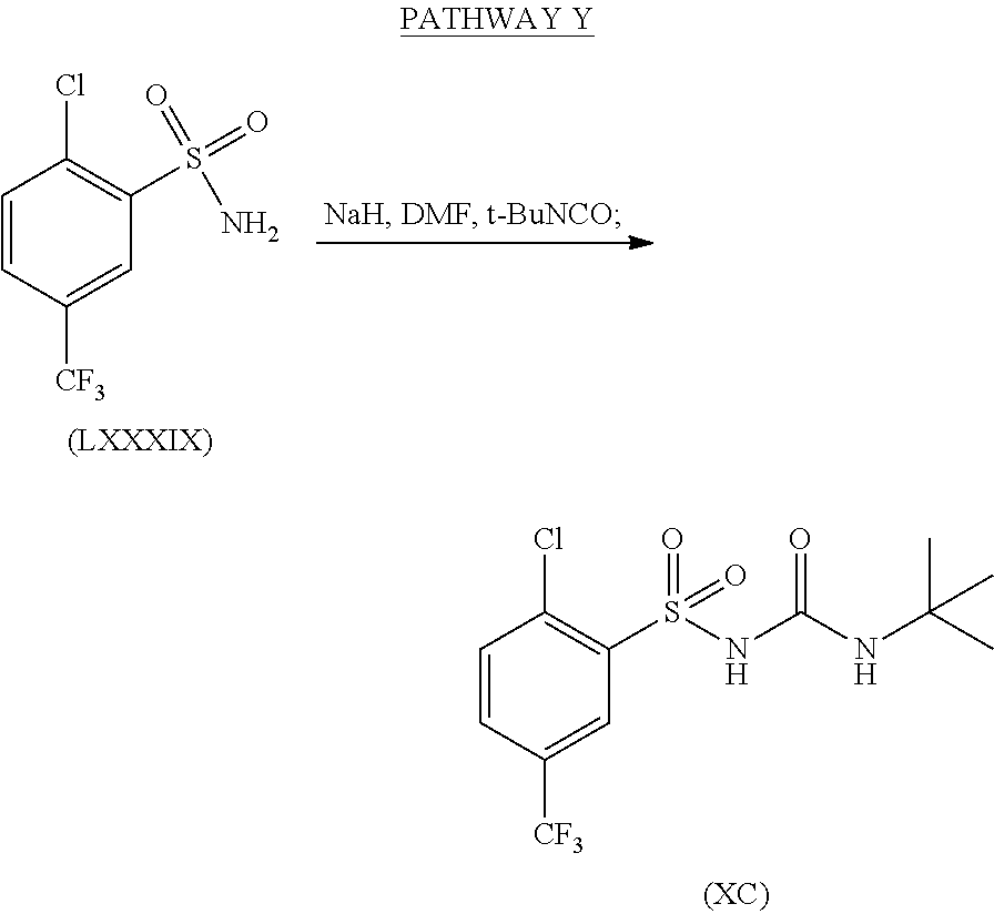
C1=CC([CF3])=CC(S(=O)(=O)NC(NC(C)(C)C)=O)=C1Cl.C1=CC([CF3])=CC(S(=O)(=O)N)=C1Cl
